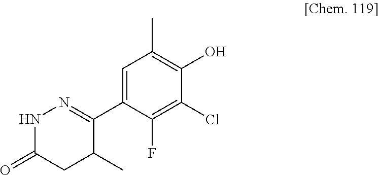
N1C(=O)CC(C)C(C2=CC(C)=C(O)C(Cl)=C2F)=N1
